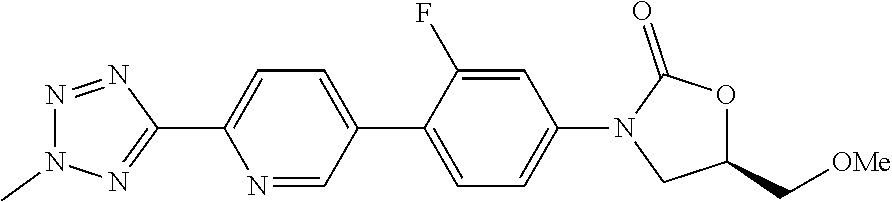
N1=NC(C2=CC=C(C3=CC=C(N4CC(C[OMe])OC4=O)C=C3F)C=N2)=NN1C
